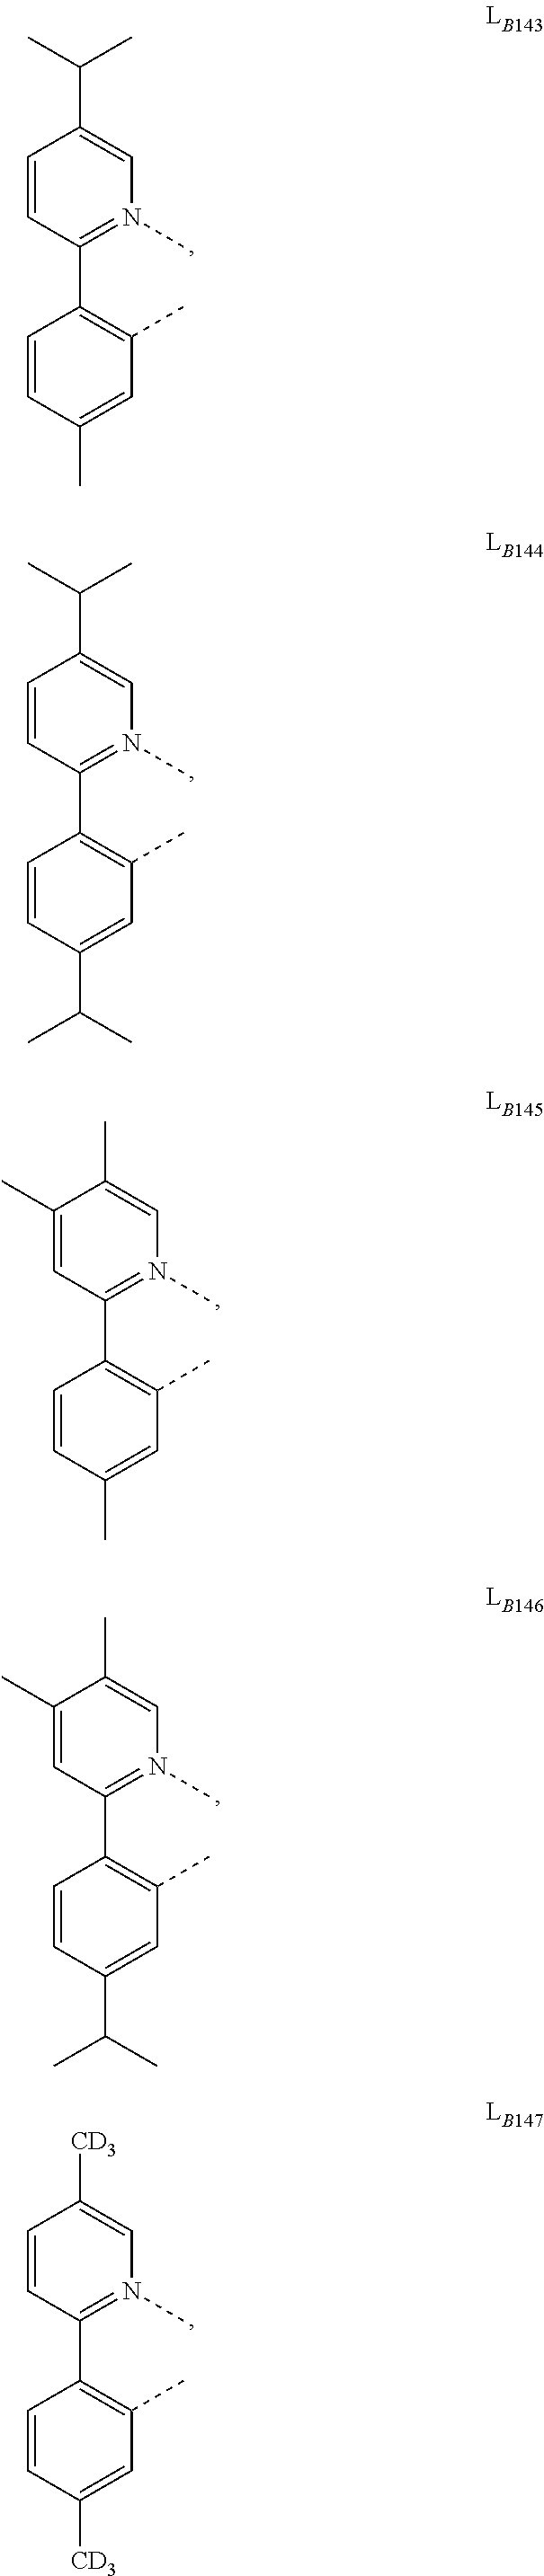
C1=CC(C(C)C)=CN(C)=C1C1=C(C)C=C(C)C=C1.C1=CC(C(C)C)=CN(C)=C1C1=C(C)C=C(C(C)C)C=C1.C1=C(C)C(C)=CN(C)=C1C1=C(C)C=C(C)C=C1.C1=C(C)C(C)=CN(C)=C1C1=C(C)C=C(C(C)C)C=C1.C1=CC([CD3])=CN(C)=C1C1=C(C)C=C([CD3])C=C1
